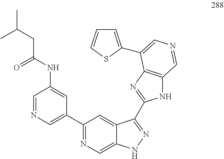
C1(NC(CC(C)C)=O)=CC(C2=NC=C3C(=C2)C(C2=NC4=C(N2)C=NC=C4C2=CC=CS2)=NN3)=CN=C1
